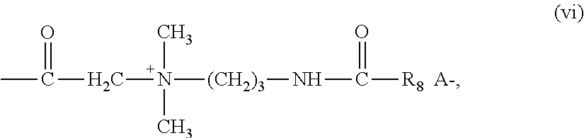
C(N([(CH2)3]NC([R8])=O)(C)C)C(C)=O.[A-]
